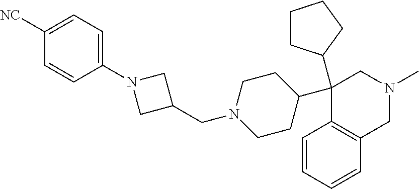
C1(C2(C3CCCC3)C3=C(C=CC=C3)CN(C)C2)CCN(CC2CN(C3=CC=C([NC])C=C3)C2)CC1
